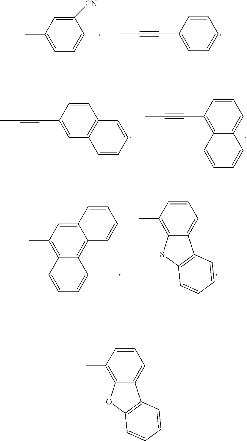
C1(C#CC)=CC=CC=C1.C1(C)=CC=CC([CN])=C1.C1(C#CC)=C2C(=CC=C1)C=CC=C2.C1(C#CC)=CC2=C(C=C1)C=CC=C2.C1(C)=C2C(=CC=C1)C1=C(S2)C=CC=C1.C1(C)=C2C(=C3C(=C1)C=CC=C3)C=CC=C2.C1(C)=C2C(=CC=C1)C1=C(O2)C=CC=C1
